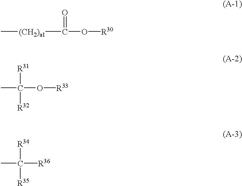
C[(CH2)a1]C(O[R30])=O.CC(O[R33])([R31])[R32].CC([R36])([R34])[R35]
